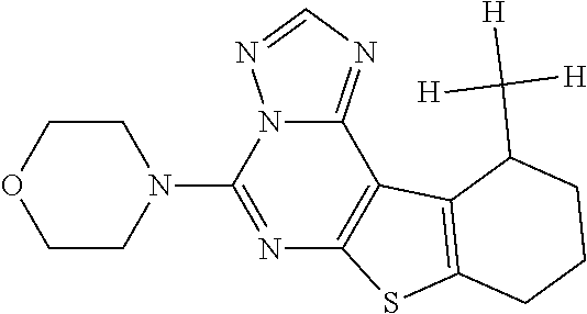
N1(C2=NC3=C(C4=NC=NN24)C2=C(S3)CCCC2C([H])([H])[H])CCOCC1
